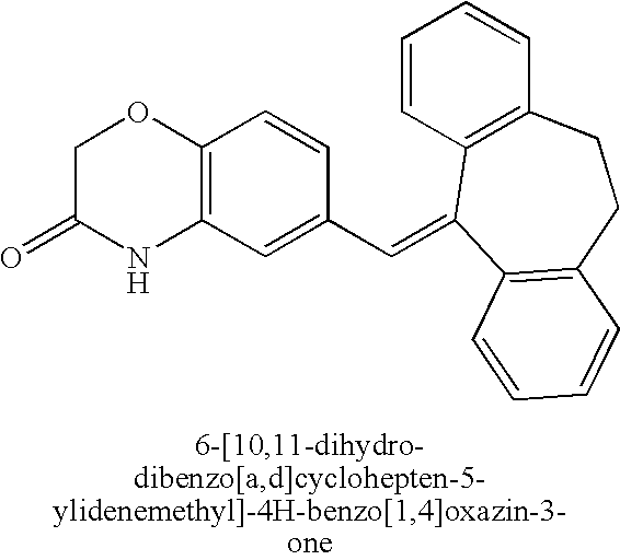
C1C(=O)NC2=C(O1)C=CC(C=C1C3=C(C=CC=C3)CCC3=C1C=CC=C3)=C2
